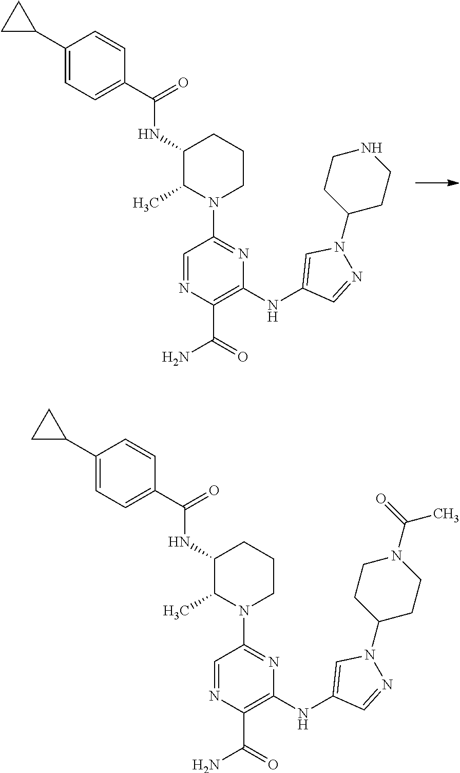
C1(C2CC2)=CC=C(C(=O)NC2C(C)N(C3=NC(NC4=CN(C5CCNCC5)N=C4)=C(C(N)=O)N=C3)CCC2)C=C1.C1(C2CC2)=CC=C(C(=O)NC2C(C)N(C3=NC(NC4=CN(C5CCN(C(=O)C)CC5)N=C4)=C(C(N)=O)N=C3)CCC2)C=C1
